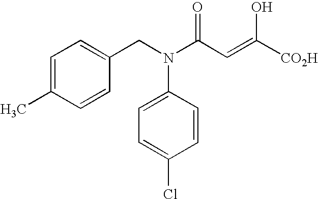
C1=C(C)C=CC(CN(C2=CC=C(Cl)C=C2)C(C=C([CO2H])O)=O)=C1
